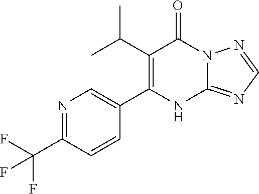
C1(C(C)C)=C(C2=CN=C(C(F)(F)F)C=C2)NC2=NC=NN2C1=O
